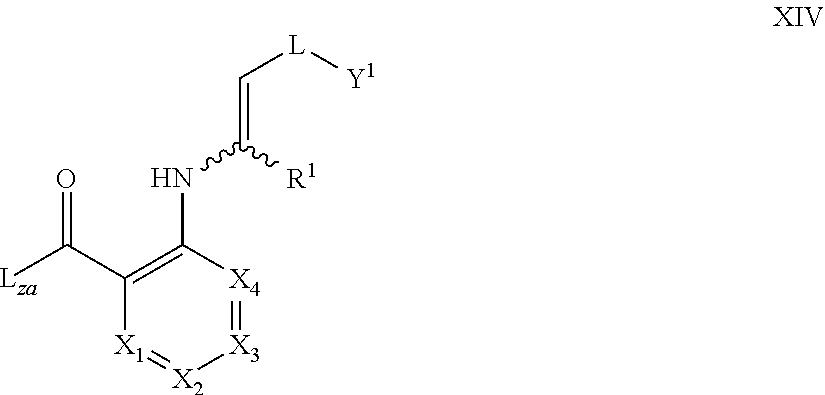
C([L][Y1])=C([R1])NC1=C(C(=O)[Lza])[X1]=[X2][X3]=[X4]1
